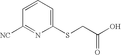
C1=CC=C(SCC(O)=O)N=C1[NC]
